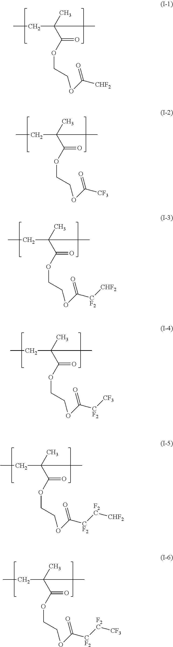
C(C(C)(C(OCCOC([CHF2])=O)=O)C)C.C(C(C)(C(OCCOC([CF3])=O)=O)C)C.C(C(C)(C(OCCOC([CF2][CHF2])=O)=O)C)C.C(C(C)(C(OCCOC([CF2][CF3])=O)=O)C)C.C(C(C)(C(OCCOC([CF2][F2C][CHF2])=O)=O)C)C.C(C(C)(C(OCCOC([CF2][F2C][CF3])=O)=O)C)C
